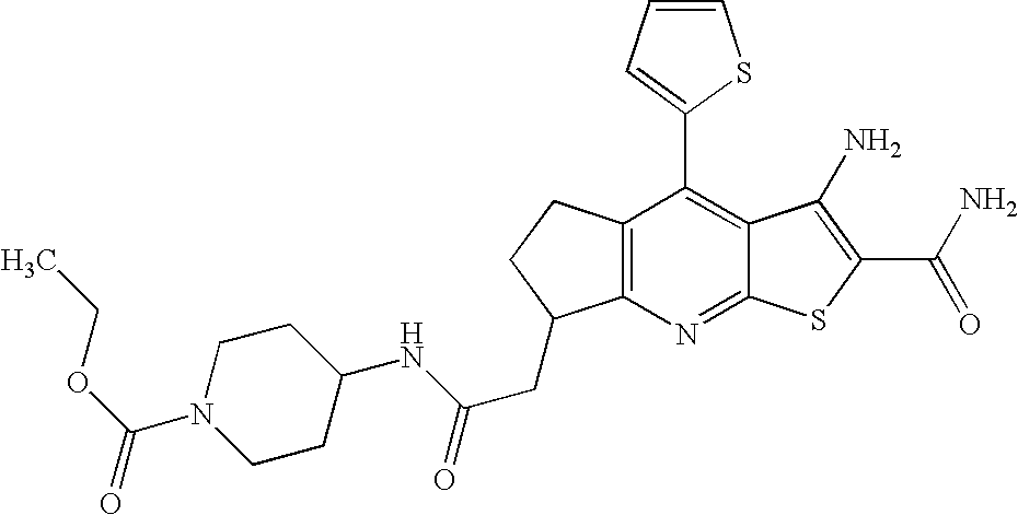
C12=C(C(C3=CC=CS3)=C3C(=N1)SC(C(N)=O)=C3N)CCC2CC(NC1CCN(C(OCC)=O)CC1)=O
